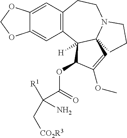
C1=C2C(=CC3=C1CCN1C4(C3([H])C(OC(C([R1])(N)C[CO2R3])=O)C(OC)=C4)CCC1)OCO2
